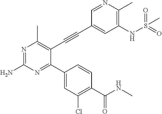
N1=C(N)N=C(C2=CC(Cl)=C(C(=O)NC)C=C2)C(C#CC2=CC(NS(C)(=O)=O)=C(C)N=C2)=C1C
